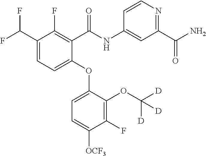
C1(C(F)F)=CC=C(OC2=CC=C([OCF3])C(F)=C2OC([D])([D])[D])C(C(NC2=CC(C(N)=O)=NC=C2)=O)=C1F
